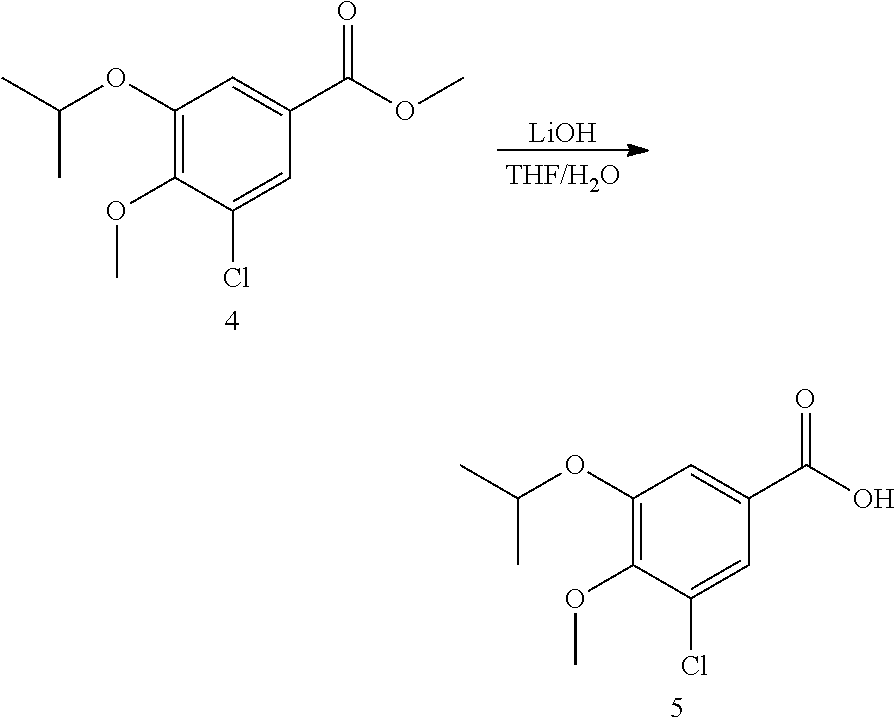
C1(OC(C)C)=C(OC)C(Cl)=CC(C(O)=O)=C1.C1(OC(C)C)=C(OC)C(Cl)=CC(C(OC)=O)=C1.[LiOH]
